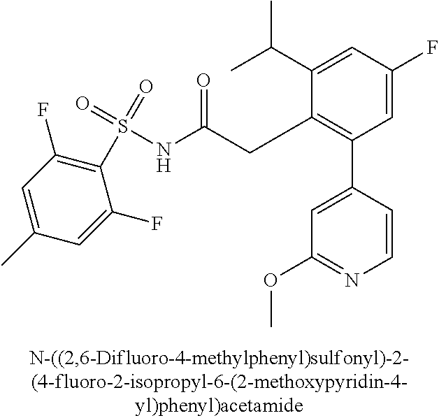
C1=C(F)C=C(C(C)C)C(CC(NS(=O)(=O)C2=C(F)C=C(C)C=C2F)=O)=C1C1=CC(OC)=NC=C1
